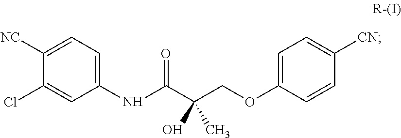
C1(NC(C(COC2=CC=C([CN])C=C2)(O)C)=O)=CC=C([NC])C(Cl)=C1
